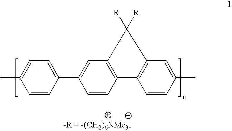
C1=CC(C2=CC3=C(C=C2)C2=C(C=C(C)C=C2)C3([R])[R])=CC=C1C
